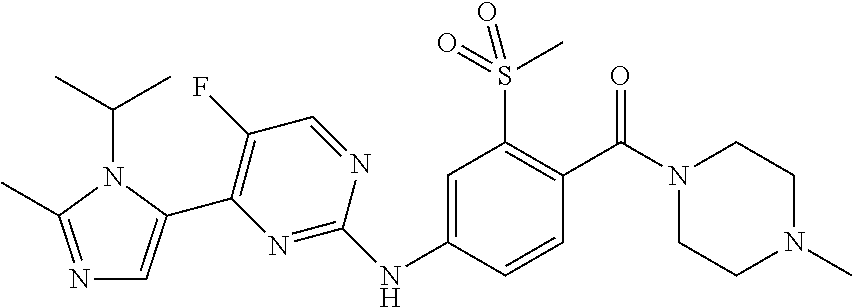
N1=C(C)N(C(C)C)C(C2=C(F)C=NC(NC3=CC(S(=O)(C)=O)=C(C(N4CCN(C)CC4)=O)C=C3)=N2)=C1
